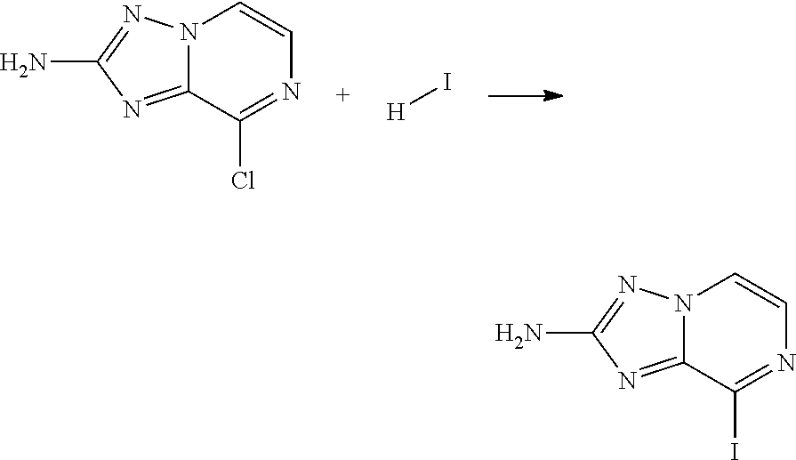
N12C(=NC(N)=N1)C(Cl)=NC=C2.[H]I.N12C(=NC(N)=N1)C(I)=NC=C2
